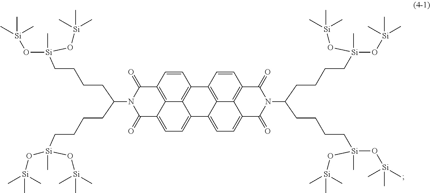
C12=C3C4=C5C(=CC=C6C5=C(C(=O)N(C(CCCC[Si](O[Si](C)(C)C)(C)O[Si](C)(C)C)CCCC[Si](O[Si](C)(C)C)(C)O[Si](C)(C)C)C6=O)C=C4)C1=CC=C1C2=C(C(=O)N(C(CCCC[Si](O[Si](C)(C)C)(C)O[Si](C)(C)C)CCCC[Si](C)(O[Si](C)(C)C)O[Si](C)(C)C)C1=O)C=C3
